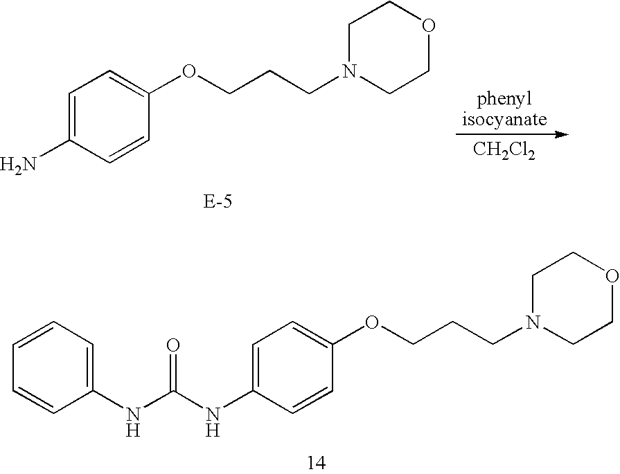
C1=C(N)C=CC(OCCCN2CCOCC2)=C1.[CH2Cl2].C1=C(NC(NC2=CC=CC=C2)=O)C=CC(OCCCN2CCOCC2)=C1
